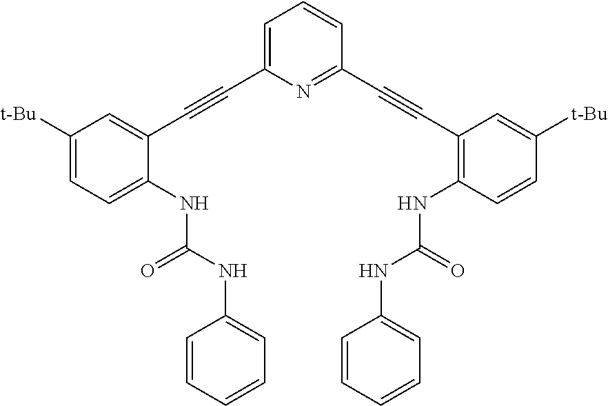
C1(C#CC2=C(NC(NC3=CC=CC=C3)=O)C=CC([t-Bu])=C2)=NC(C#CC2=CC([t-Bu])=CC=C2NC(NC2=CC=CC=C2)=O)=CC=C1
